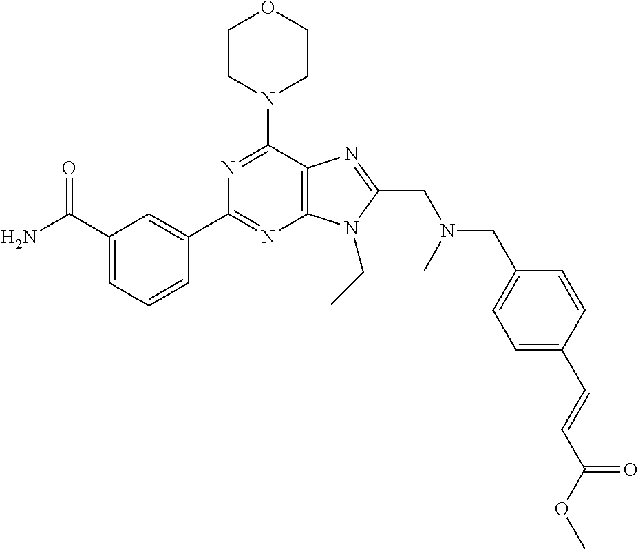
C1CN(C2=NC(C3=CC(C(N)=O)=CC=C3)=NC3=C2N=C(CN(CC2=CC=C(C=CC(OC)=O)C=C2)C)N3CC)CCO1
